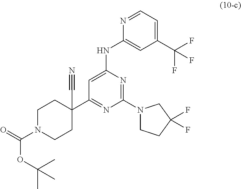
C1(C(F)(F)F)=CC=NC(NC2=CC(C3(C#N)CCN(C(=O)OC(C)(C)C)CC3)=NC(N3CCC(F)(F)C3)=N2)=C1
